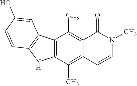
C12=C(C(C)=C3C(=C1C)C(=O)N(C)C=C3)NC1=C2C=C(O)C=C1
